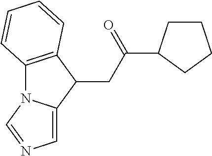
C(=O)(CC1C2=C(N3C1=CN=C3)C=CC=C2)C1CCCC1
